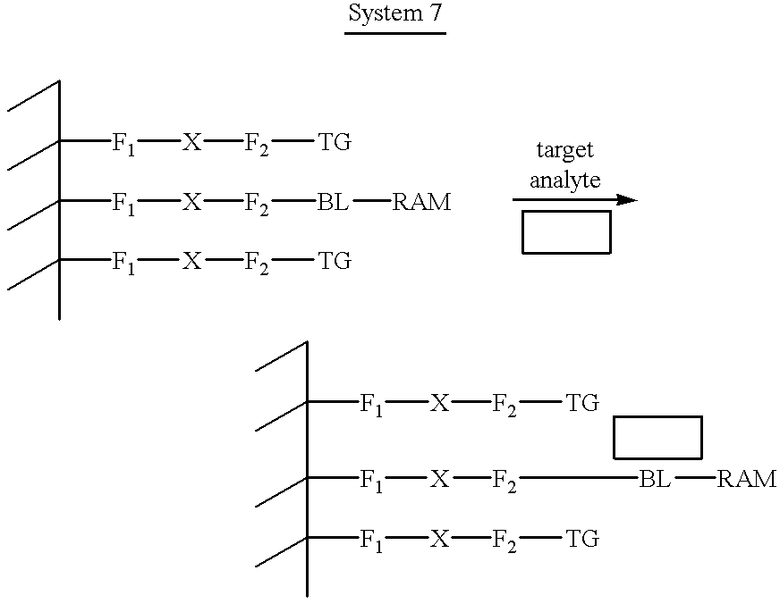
C(C([F1][X][F2][TG])(C)C(C)([F1][X][F2][BL][RAM])C(C)([F1][X][F2][TG])C)C.C(C([F1][X][F2][TG])(C)C(C)([F1][X][F2][BL][RAM])C(C)([F1][X][F2][TG])C)C
